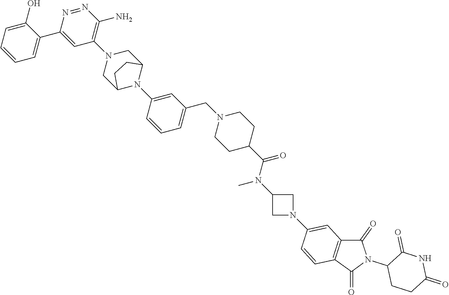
C1=CC=C(C2=CC(N3CC4N(C5=CC(CN6CCC(C(N(C)C7CN(C8=CC9=C(C=C8)C(=O)N(C8CCC(=O)NC8=O)C9=O)C7)=O)CC6)=CC=C5)C(C3)CC4)=C(N)N=N2)C(O)=C1
